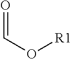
O=CO[R1]
